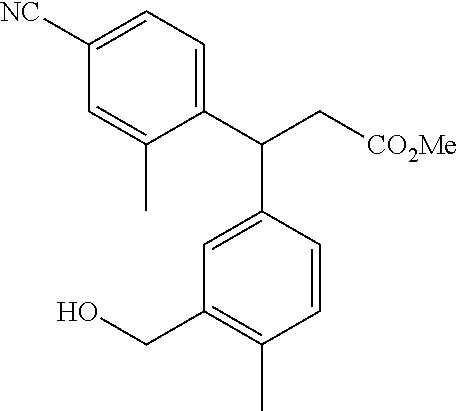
C1(C(C[CO2Me])C2=CC(CO)=C(C)C=C2)=CC=C([NC])C=C1C
